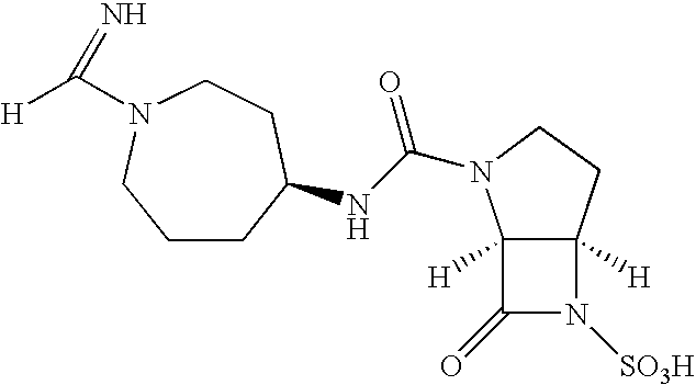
C12([H])C([H])(CCN1C(NC1CCCN(C([H])=N)CC1)=O)N([SO3H])C2=O
